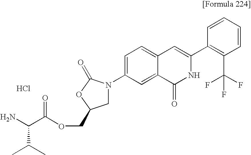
NC(C(OCC1CN(C2=CC=C3C(=C2)C(=O)NC(C2=C(C(F)(F)F)C=CC=C2)=C3)C(=O)O1)=O)C(C)C.Cl
